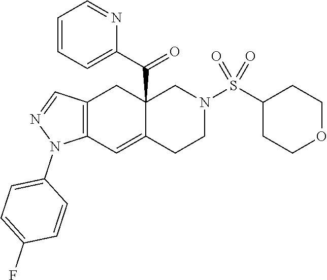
C12=C(C=C3C(C(C4=CC=CC=N4)=O)(C1)CN(S(C1CCOCC1)(=O)=O)CC3)N(C1=CC=C(F)C=C1)N=C2
